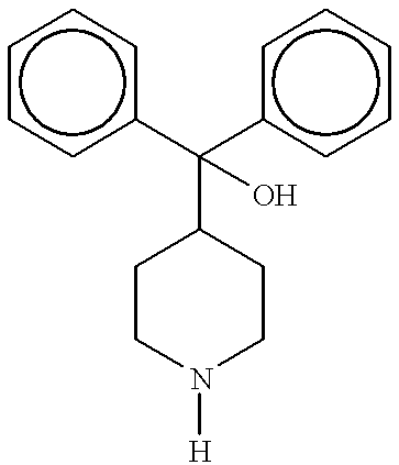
c1cc(C(c2ccccc2)(O)C2CCN([H])CC2)ccc1
